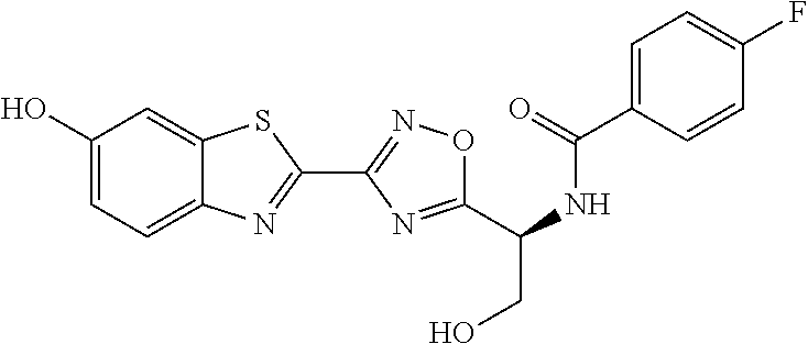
C1=CC(C(NC(CO)C2=NC(C3=NC4=CC=C(O)C=C4S3)=NO2)=O)=CC=C1F
